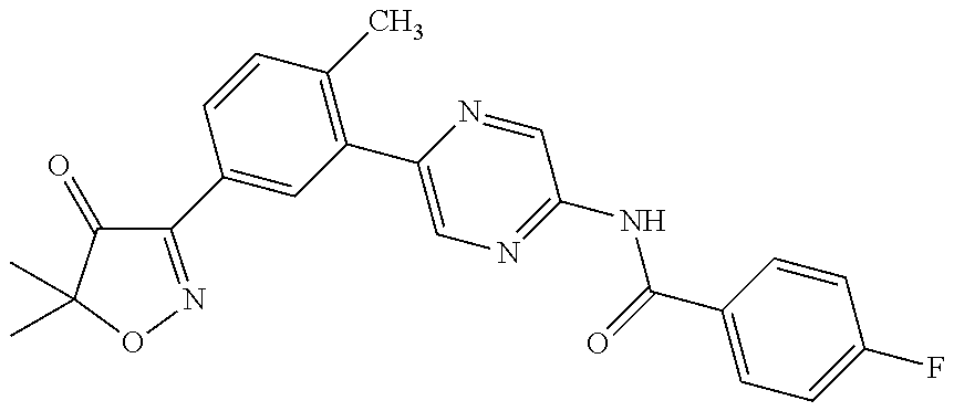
C1(C2=CC(C3=CN=C(NC(=O)C4=CC=C(F)C=C4)C=N3)=C(C)C=C2)=NOC(C)(C)C1=O
